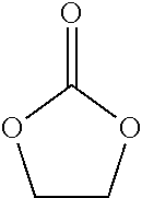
O=C1OCCO1
